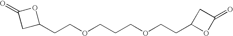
C1C(CCOCCCOCCC2OC(=O)C2)OC1=O
